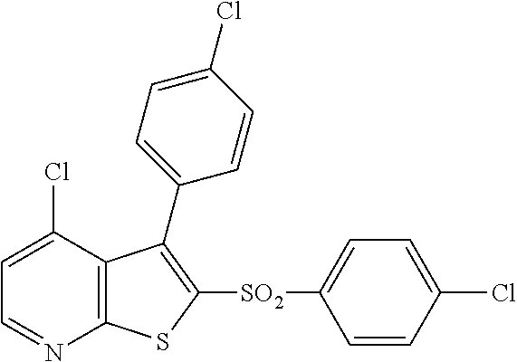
C1=C(Cl)C2=C(N=C1)SC([SO2]C1=CC=C(Cl)C=C1)=C2C1=CC=C(Cl)C=C1
